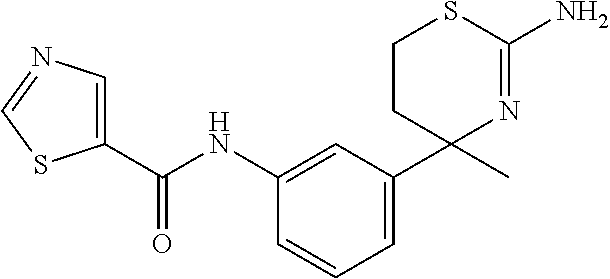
C1=CC=C(C2(C)N=C(N)SCC2)C=C1NC(C1=CN=CS1)=O
